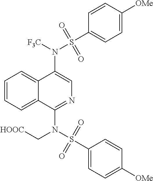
N(C1=CN=C(N(S(C2=CC=C([OMe])C=C2)(=O)=O)C[HOOC])C2=CC=CC=C12)([F3C])S(C1=CC=C([OMe])C=C1)(=O)=O
